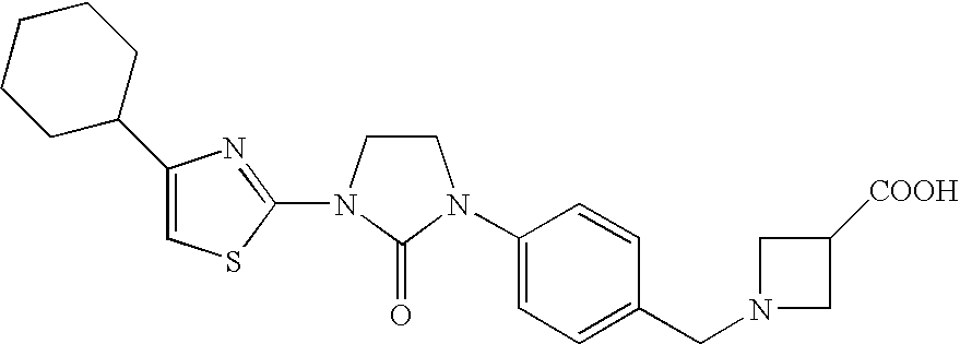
C1CN(C2=NC(C3CCCCC3)=CS2)C(=O)N1C1=CC=C(CN2CC([COOH])C2)C=C1
